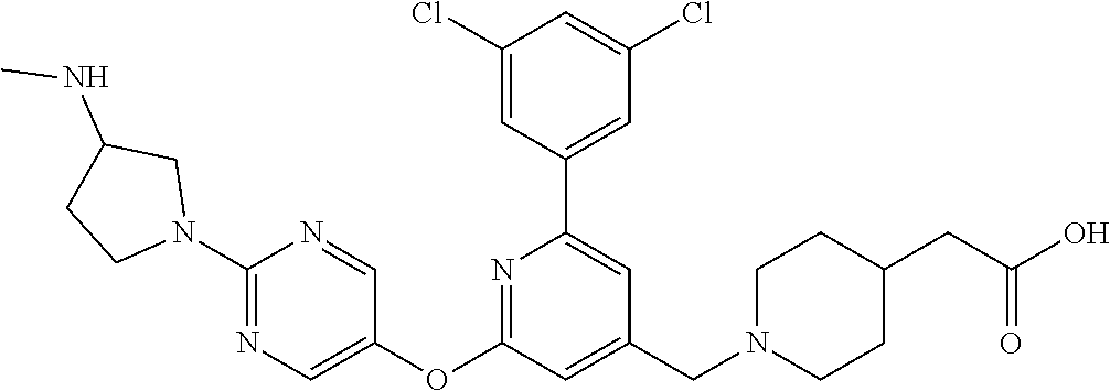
C1(Cl)=CC(C2=CC(CN3CCC(CC(O)=O)CC3)=CC(OC3=CN=C(N4CC(NC)CC4)N=C3)=N2)=CC(Cl)=C1
